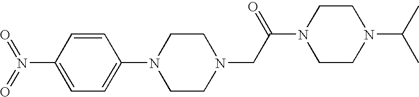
C1=CC(N(=O)=O)=CC=C1N1CCN(CC(N2CCN(C(C)C)CC2)=O)CC1
